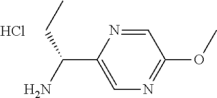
C1=C(C(N)CC)N=CC(OC)=N1.Cl
